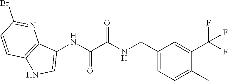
C12=C(NC=C1NC(=O)C(=O)NCC1=CC=C(C)C(C(F)(F)F)=C1)C=CC(Br)=N2
